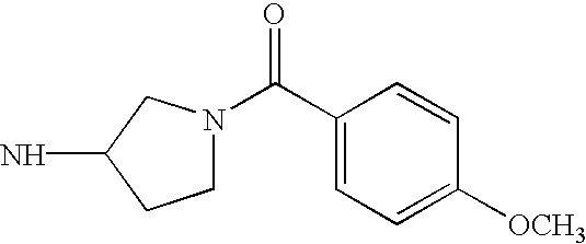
C1N(C(C2=CC=C([OCH3])C=C2)=O)CC(N)C1
